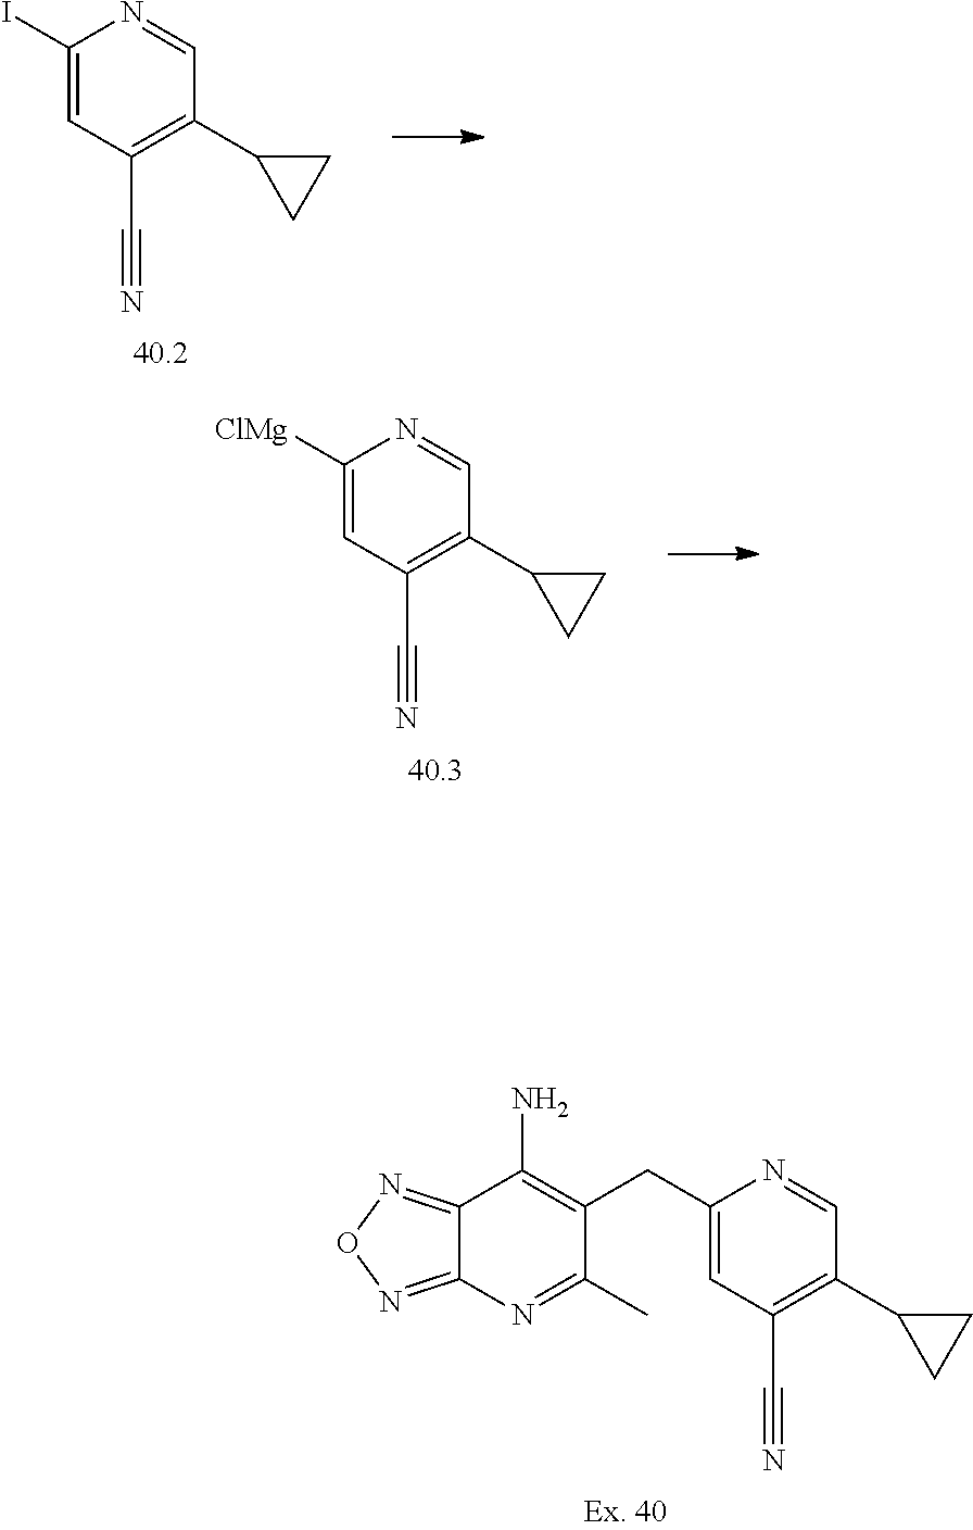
C12=NON=C1N=C(C)C(CC1=CC(C#N)=C(C3CC3)C=N1)=C2N.C1(I)=CC(C#N)=C(C2CC2)C=N1.C1([ClMg])=CC(C#N)=C(C2CC2)C=N1
